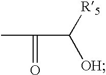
C(C([R5])[OH])(C)=O
